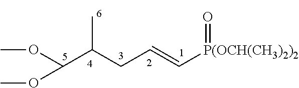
COC(OC)C(C)CC=C[P(OCH(CH3)2)2]=O
